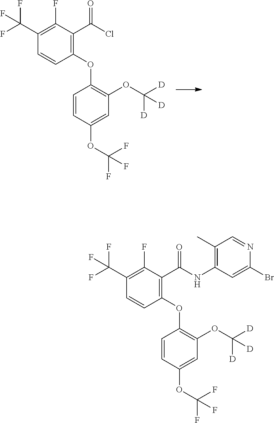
C1(C(F)(F)F)=C(F)C(C(Cl)=O)=C(OC2=C(OC([D])([D])[D])C=C(OC(F)(F)F)C=C2)C=C1.C1(C(F)(F)F)=C(F)C(C(NC2=C(C)C=NC(Br)=C2)=O)=C(OC2=C(OC([D])([D])[D])C=C(OC(F)(F)F)C=C2)C=C1
